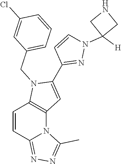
C1=CC2=NN=C(C)N2C2=C1N(CC1=CC=CC(Cl)=C1)C(C1=NN(C3([H])CNC3)C=C1)=C2
